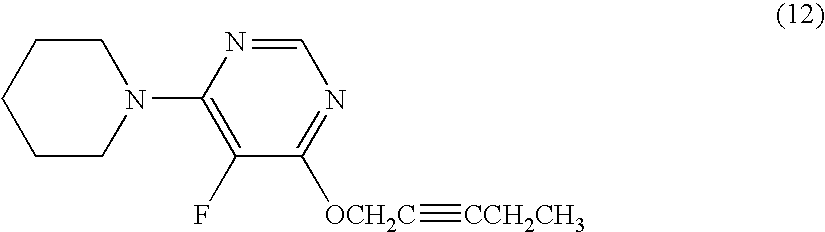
C1CN(C2=C(F)C([OCH2C]#[CCH2CH3])=NC=N2)CCC1
